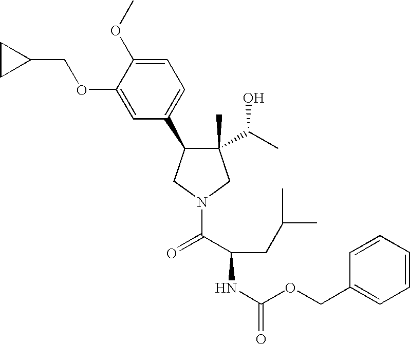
C1(C)(C(C)O)C(C2=CC=C(OC)C(OCC3CC3)=C2)CN(C(=O)C(CC(C)C)NC(OCC2=CC=CC=C2)=O)C1
